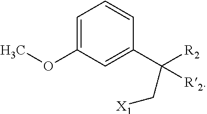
C1(C([R2])(C[X1])[R2])=CC(OC)=CC=C1
